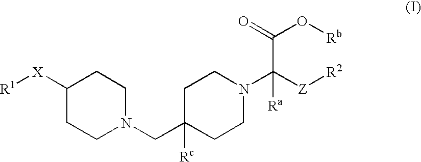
C1([X][R1])CCN(CC2([Rc])CCN(C([Z][R2])(C(O[Rb])=O)[Ra])CC2)CC1
